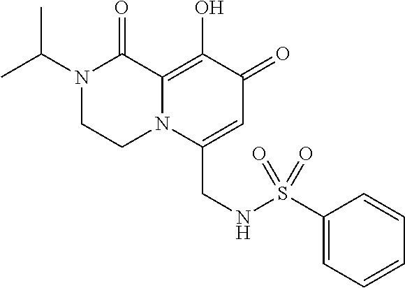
N1(C(C)C)CCN2C(=C(O)C(=O)C=C2CNS(C2=CC=CC=C2)(=O)=O)C1=O
